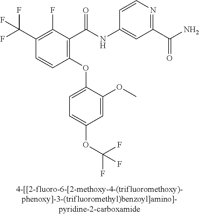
C1(OC2=CC=C(OC(F)(F)F)C=C2OC)=C(C(NC2=CC(C(N)=O)=NC=C2)=O)C(F)=C(C(F)(F)F)C=C1
